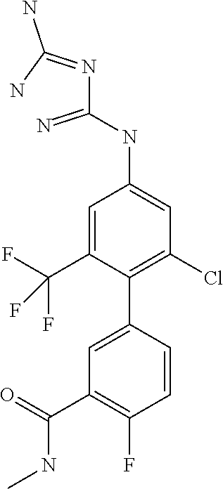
C1=C(C2=C(Cl)C=C(NC(N=C(N)N)=N)C=C2C(F)(F)F)C=CC(F)=C1C(=O)NC
